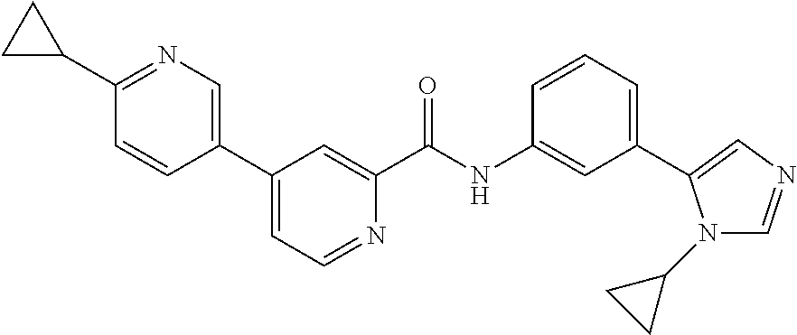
C1=C(C2=CN=C(C3CC3)C=C2)C=C(C(NC2=CC(C3=CN=CN3C3CC3)=CC=C2)=O)N=C1
